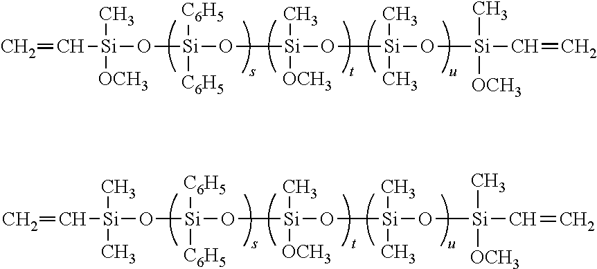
C=C[Si](C)([OCH3])O[Si]([C6H5])([C6H5])O[Si](O[Si](O[Si](C)([OCH3])C=C)(C)C)(C)[OCH3].C=C[Si](C)(C)O[Si]([C6H5])([C6H5])O[Si](O[Si](O[Si](C)([OCH3])C=C)(C)C)(C)[OCH3]
